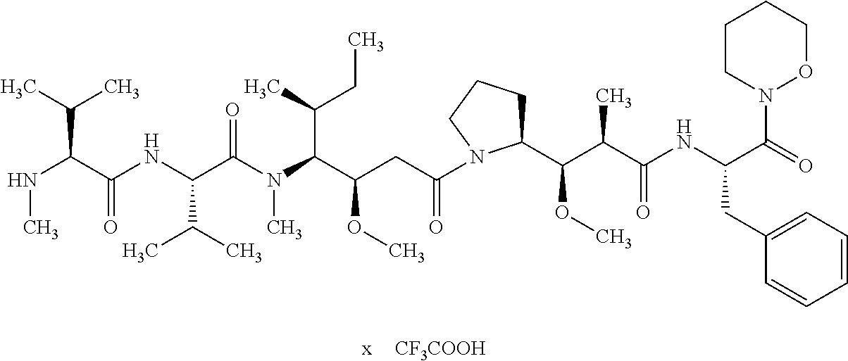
[CF3COOH].N(C)C(C(=O)NC(C(C)C)C(N(C)C(C(CC)C)C(OC)CC(=O)N1C(C(C(C(NC(CC2=CC=CC=C2)C(=O)N2OCCCC2)=O)C)OC)CCC1)=O)C(C)C
